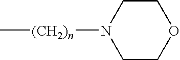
C[(CH2)n]N1CCOCC1
